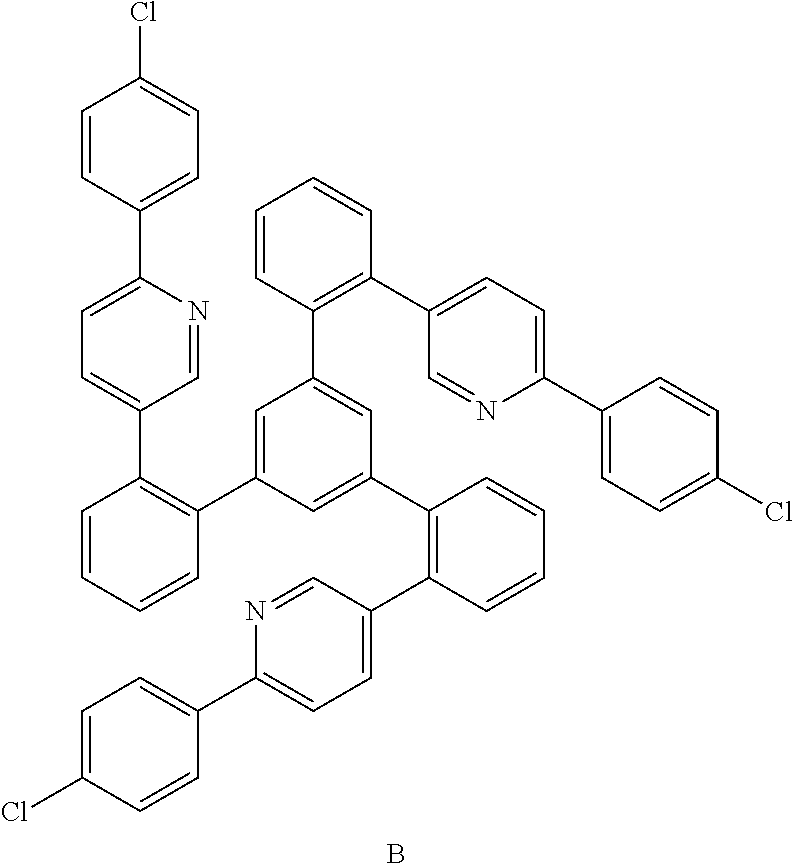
C1(C2=CC=C(Cl)C=C2)=CC=C(C2=C(C3=CC(C4=C(C5=CC=C(C6=CC=C(Cl)C=C6)N=C5)C=CC=C4)=CC(C4=C(C5=CC=C(C6=CC=C(Cl)C=C6)N=C5)C=CC=C4)=C3)C=CC=C2)C=N1.B
